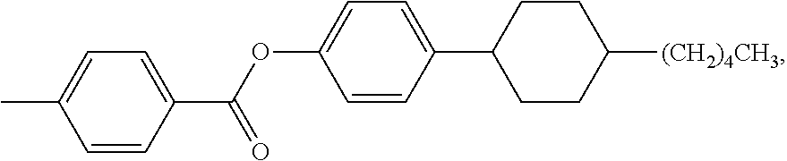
C1(C)=CC=C(C(OC2=CC=C(C3CCC([(CH2)4CH3])CC3)C=C2)=O)C=C1
